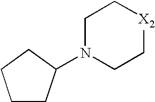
C1CCCC1N1CC[X2]CC1
